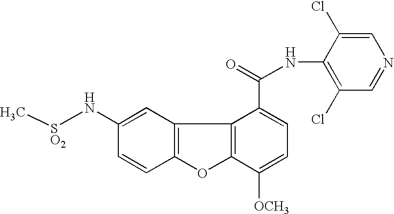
C12=C(C=C(N[SO2]C)C=C1)C1=C(O2)C([OCH3])=CC=C1C(=O)NC1=C(Cl)C=NC=C1Cl
